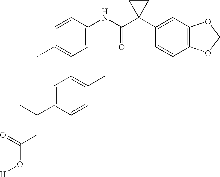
C1(NC(C2(C3=CC4=C(C=C3)OCO4)CC2)=O)=CC(C2=C(C)C=CC(C(CC(=O)O[H])C)=C2)=C(C)C=C1
